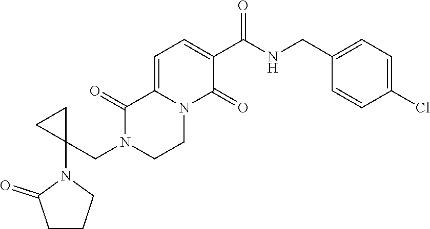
C1=C2N(C(=O)C(C(NCC3=CC=C(Cl)C=C3)=O)=C1)CCN(CC1(N3C(=O)CCC3)CC1)C2=O
